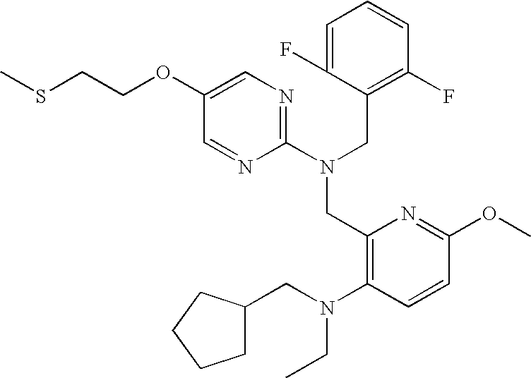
C1(OCCSC)=CN=C(N(CC2=C(F)C=CC=C2F)CC2=C(N(CC3CCCC3)CC)C=CC(OC)=N2)N=C1
